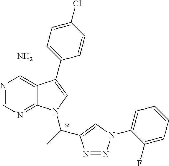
N1=CN=C2C(=C1N)C(C1=CC=C(Cl)C=C1)=CN2C(C)C1=CN(C2=CC=CC=C2F)N=N1
